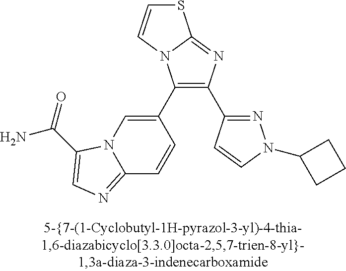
C1(C2=CN3C(=NC=C3C(N)=O)C=C2)=C(C2=NN(C3CCC3)C=C2)N=C2N1C=CS2
